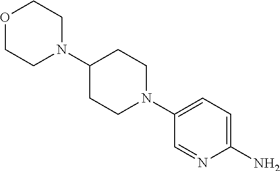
C1CN(C2=CC=C(N)N=C2)CCC1N1CCOCC1
